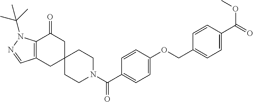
N1=CC2=C(N1C(C)(C)C)C(=O)CC1(C2)CCN(C(C2=CC=C(OCC3=CC=C(C(=O)OC)C=C3)C=C2)=O)CC1
